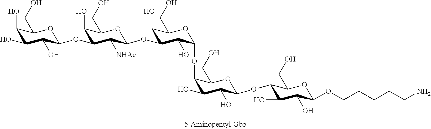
C1(O)C(OC2C([NHAc])C(OC3C(O)C(O)C(O)C(CO)O3)C(O)C(CO)O2)C(O)C(OC2C(O)C(O)C(OC3C(O)C(O)C(OCCCCCN)OC3CO)OC2CO)OC1CO
